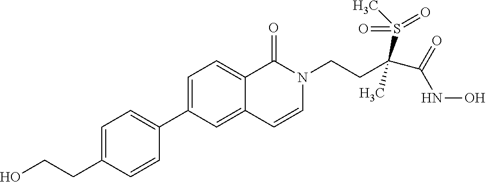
C1=C(CCO)C=CC(C2=CC=C3C(=C2)C=CN(CCC(C(=O)NO)(S(C)(=O)=O)C)C3=O)=C1
